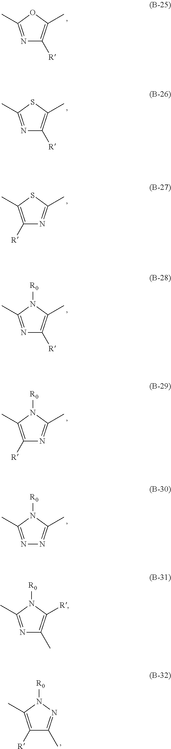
N1=C(C)OC(C)=C1[R].N1=C(C)SC(C)=C1[R].C1([R])=C(C)SC(C)=N1.N1=C(C)N([R0])C(C)=C1[R].C1([R])=C(C)N([R0])C(C)=N1.N1=C(C)N([R0])C(C)=N1.N1=C(C)N([R0])C([R])=C1C.C1([R])=C(C)N([R0])N=C1C
